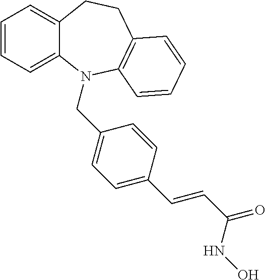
C1=CC=C2C(=C1)CCC1=C(N2CC2=CC=C(C=CC(=O)NO)C=C2)C=CC=C1
